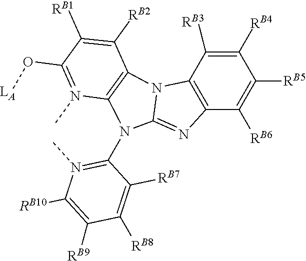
C12=C(C([RB3])=C([RB4])C([RB5])=C1[RB6])N1C3=C(N(C)=C(O[LA])C([RB1])=C3[RB2])N(C3=N(C)C([RB10])=C([RB9])C([RB8])=C3[RB7])C1=N2
